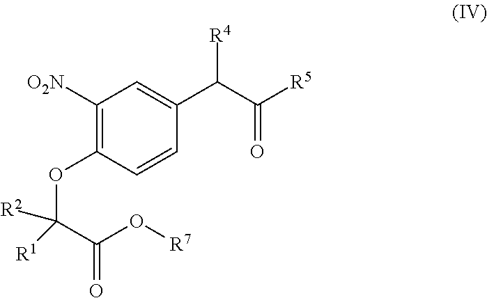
C1([O2N])=C(OC(C(O[R7])=O)([R2])[R1])C=CC(C(C([R5])=O)[R4])=C1
